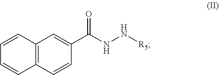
C1=CC=CC2=C1C=CC(C(=O)NN[R5])=C2
